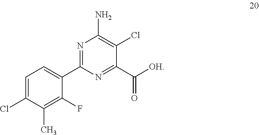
C1=C(Cl)C(C)=C(F)C(C2=NC(N)=C(Cl)C(C([OH])=O)=N2)=C1
